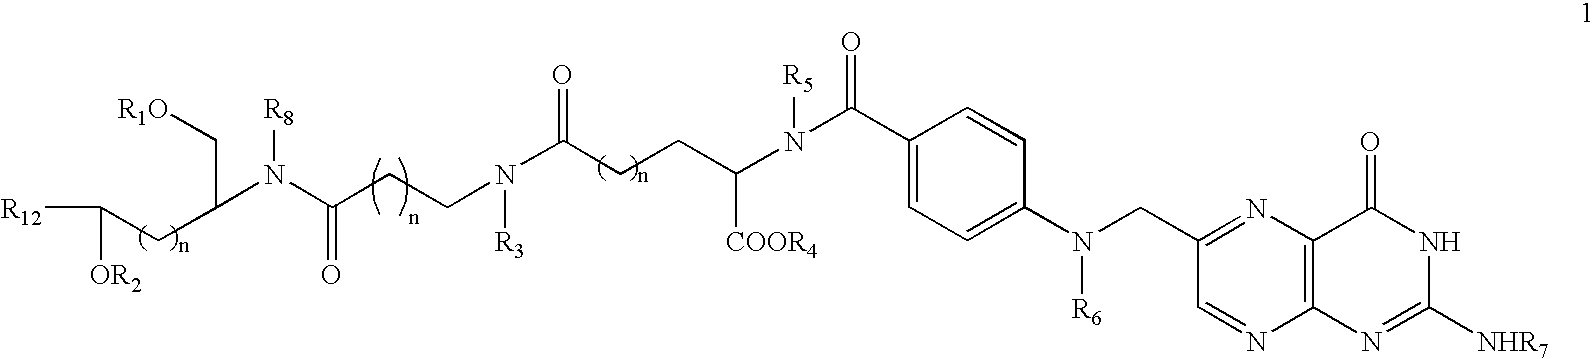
C(CC(C[R1O])N(C(CCN(C(CCC(N(C(C1=CC=C(N(CC2=NC3=C(N=C2)N=C([NHR7])NC3=O)[R6])C=C1)=O)[R5])[COOR4])=O)[R3])=O)[R8])([R12])[OR2]
